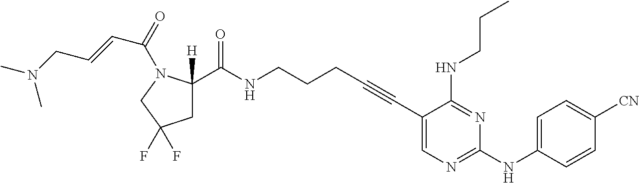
C1(C#CCCCNC(=O)C2([H])CC(F)(F)CN2C(C=CCN(C)C)=O)=CN=C(NC2=CC=C([CN])C=C2)N=C1NCCC
